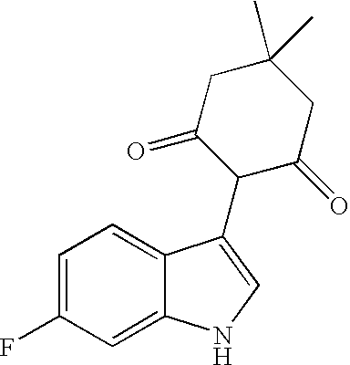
C1=C(F)C=C2C(=C1)C(C1C(=O)CC(C)(C)CC1=O)=CN2
